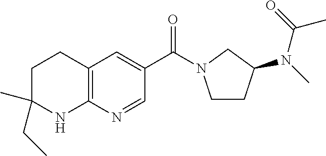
C(C1=CC2=C(N=C1)NC(C)(CC)CC2)(=O)N1CCC(N(C(C)=O)C)C1
